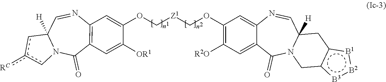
C12([H])C=NC3=C(C=C([OR1])C(OC[Z1]COC4=C([R2O])C=C5C(=C4)N=CC4([H])Cc6[B1]:[B2]:[B3]c6CN4C5=O)=C3)C(=O)N1cc([RC])c2
